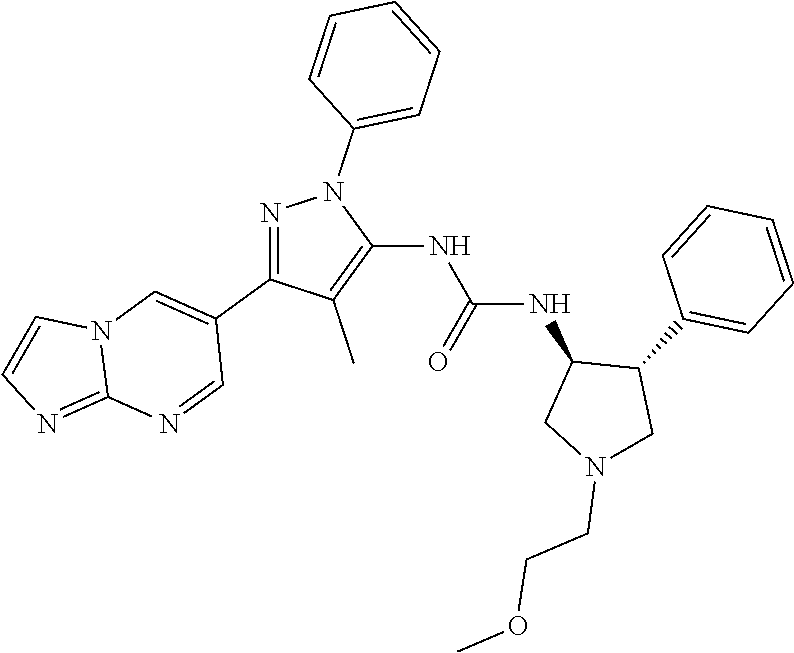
N1=C(C2=CN3C(=NC=C3)N=C2)C(C)=C(NC(NC2CN(CCOC)CC2C2=CC=CC=C2)=O)N1C1=CC=CC=C1
